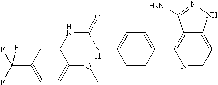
N(C(NC1=CC=C(C2=C3C(=CC=N2)NN=C3N)C=C1)=O)C1=CC(C(F)(F)F)=CC=C1OC
